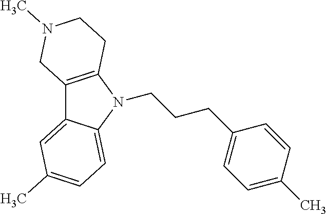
C12=C(N(CCCC3=CC=C(C)C=C3)C3=CC=C(C)C=C13)CCN(C)C2
